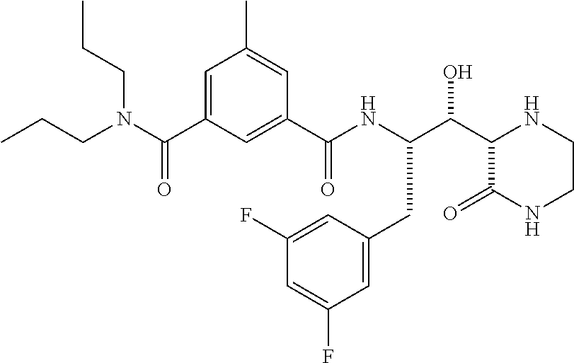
C(C1C(=O)NCCN1)(O)C(NC(C1=CC(C(N(CCC)CCC)=O)=CC(C)=C1)=O)CC1=CC(F)=CC(F)=C1
